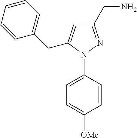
C1=C(N2N=C(CN)C=C2CC2=CC=CC=C2)C=CC([OMe])=C1
